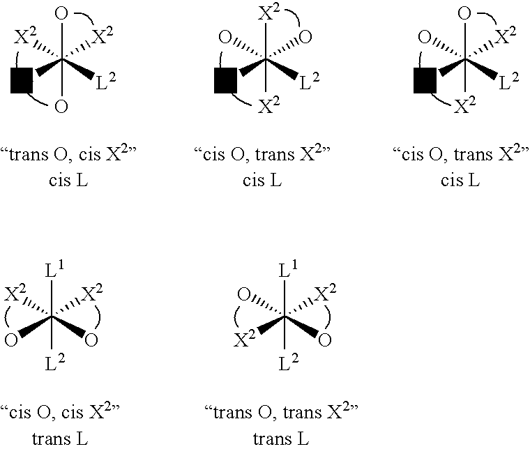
OC(O)([X2])([L1])([X2])[L2].[X2]C([X2])(O)([L1])(O)[L2].OC([X2])(O)([L1])([X2])[L2].[L1]C([L2])([X2])(O)([X2])O.[L1]C([L2])(O)([X2])([X2])O
